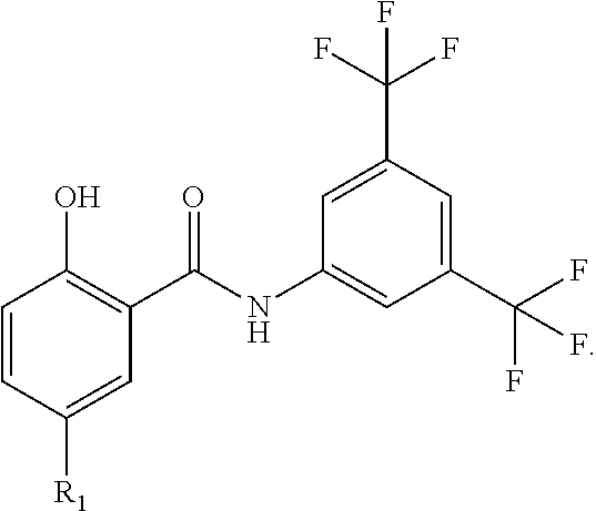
C1=CC([R1])=CC(C(=O)NC2=CC(C(F)(F)F)=CC(C(F)(F)F)=C2)=C1O
